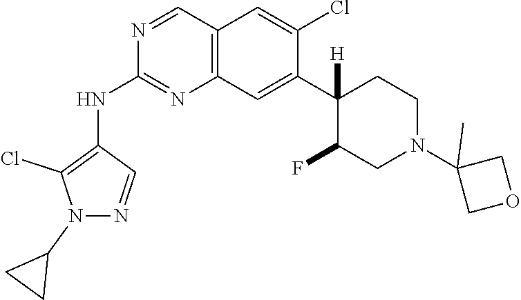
C12=C(C=C(C3([H])C(F)CN(C4(C)COC4)CC3)C(Cl)=C1)N=C(NC1=C(Cl)N(C3CC3)N=C1)N=C2
